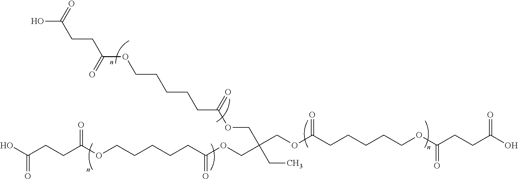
O(CCCCCC(OCC(COC(CCCCCOC(CCC(O)=O)=O)=O)(COC(CCCCCOC(=O)CCC(O)=O)=O)CC)=O)C(CCC(O)=O)=O
